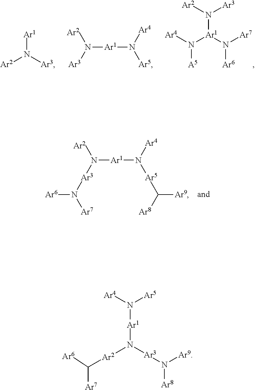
N([Ar1]N([Ar2]C([Ar7])[Ar6])[Ar3]N([Ar9])[Ar8])([Ar4])[Ar5].N([Ar1](N([Ar7])[Ar6])N([Ar4])[A5])([Ar2])[Ar3].[Ar1]N([Ar3])[Ar2].[Ar2]N([Ar1]N([Ar5])[Ar4])[Ar3].[Ar2]N([Ar1]N([Ar5]C([Ar9])[Ar8])[Ar4])[Ar3]N([Ar6])[Ar7]
